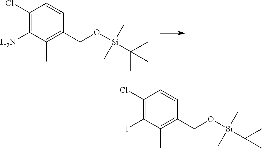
C1(Cl)=C(N)C(C)=C(CO[Si](C(C)(C)C)(C)C)C=C1.C1(Cl)=C(I)C(C)=C(CO[Si](C(C)(C)C)(C)C)C=C1
